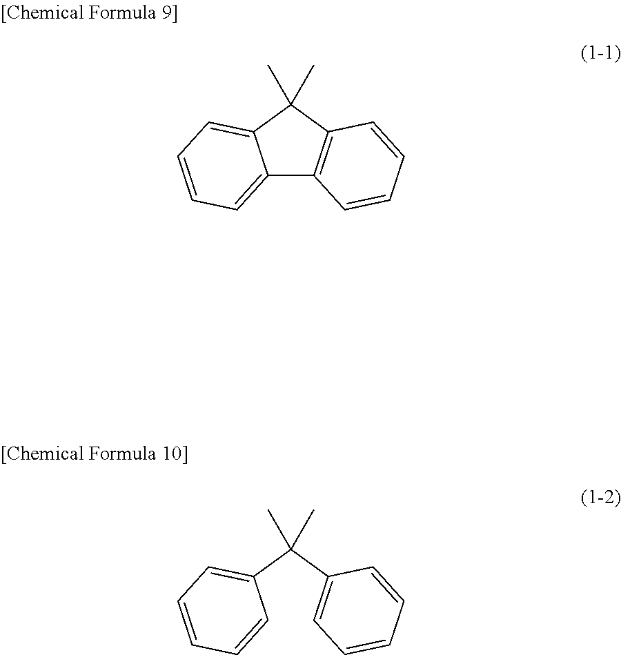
C12=CC=CC=C1C(C)(C)C1=C2C=CC=C1.C1=CC=CC=C1C(C1=CC=CC=C1)(C)C
